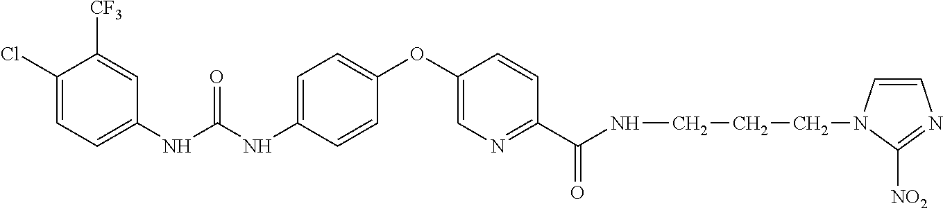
C1(Cl)=CC=C(NC(NC2=CC=C(OC3=CN=C(C(=O)NCCCN4C=CN=C4[NO2])C=C3)C=C2)=O)C=C1[CF3]
